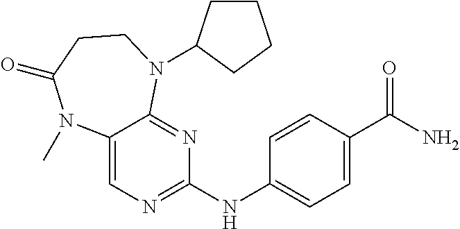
C1(C(N)=O)=CC=C(NC2=NC=C3C(=N2)N(C2CCCC2)CCC(=O)N3C)C=C1
